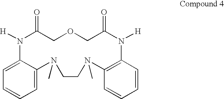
C1=C2C(=CC=C1)N(C)CCN(C)C1=C(C=CC=C1)N([H])C(=O)COCC(=O)N2[H]
